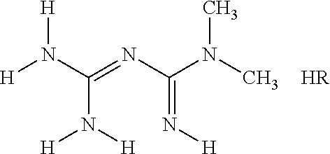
[H]N(C(N([H])[H])=NC(N(C)C)=N[H])[H].[HR]
